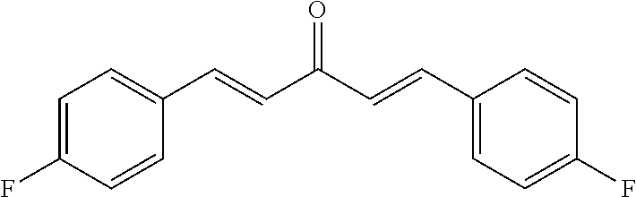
C1=C(F)C=CC(C=CC(C=CC2=CC=C(F)C=C2)=O)=C1
